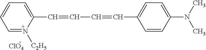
C1=CC=C(C=CC=CC2=CC=C(N(C)C)C=C2)N([C2H5])=C1.[ClO4]
